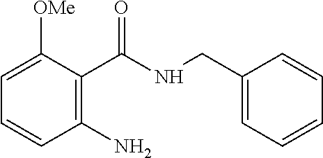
C1(N)=C(C(NCC2=CC=CC=C2)=O)C([OMe])=CC=C1
